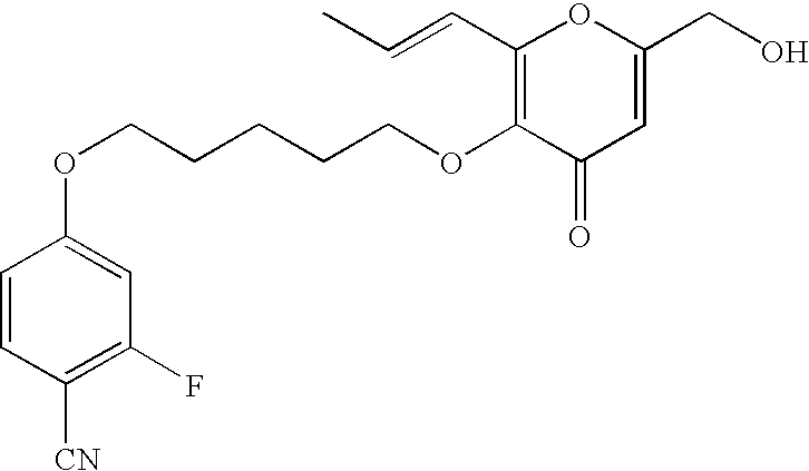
C1=CC([CN])=C(F)C=C1OCCCCCOC1=C(C=CC)OC(CO)=CC1=O
